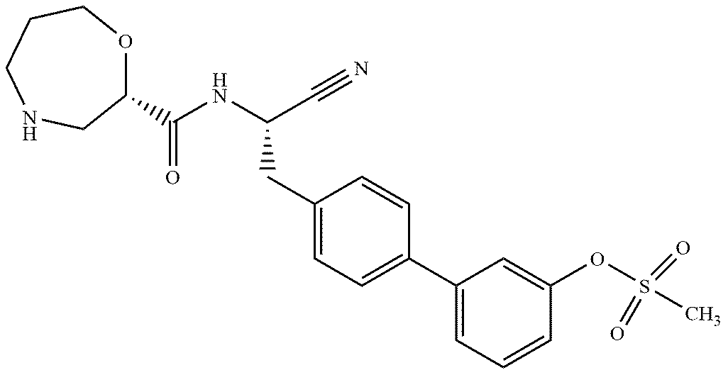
O1C(C(NC(C#N)CC2=CC=C(C3=CC=CC(OS(C)(=O)=O)=C3)C=C2)=O)C[N    H]CCC1
